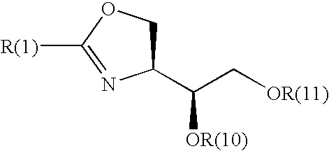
[R(1)]C1=NC(C([OR(10)])C[OR(11)])CO1
